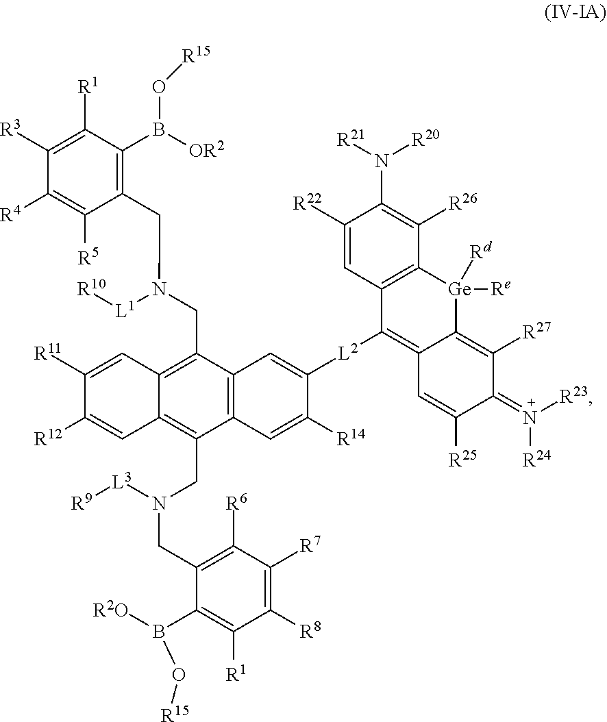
C12=C(CN(CC3=C(B([OR2])O[R15])C([R1])=C([R3])C([R4])=C3[R5])[L1][R10])C3=C(C(CN(CC4=C([R6])C([R7])=C([R8])C([R1])=C4B(O[R15])[R2O])[L3][R9])=C1C=C([R12])C([R11])=C2)C=C([R14])C([L2]C1=C2C(=C([R27])C(=N([R23])[R24])C([R25])=C2)[Ge]([Rd])([Re])C2=C1C=C([R22])C(N([R20])[R21])=C2[R26])=C3
